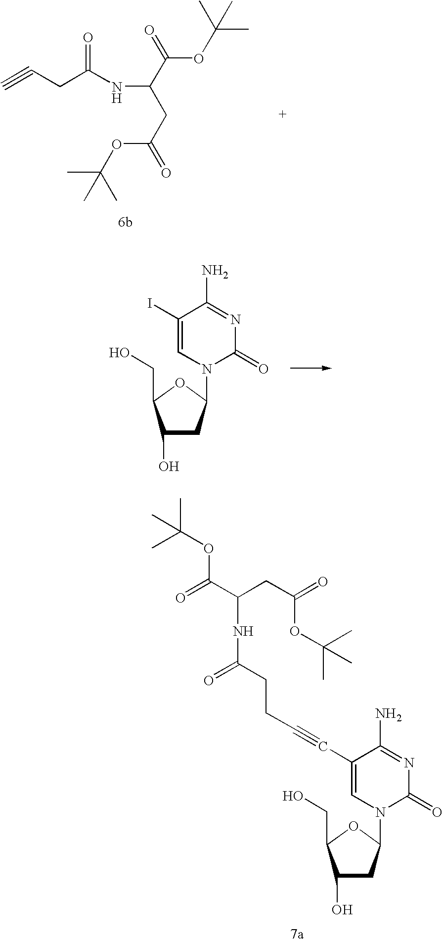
C1(O)CC(N2C(=O)N=C(N)C(C#CCCC(=O)NC(CC(=O)OC(C)(C)C)C(=O)OC(C)(C)C)=C2)OC1CO.C#CCC(NC(CC(=O)OC(C)(C)C)C(=O)OC(C)(C)C)=O.C1(O)CC(N2C(=O)N=C(N)C(I)=C2)OC1CO
